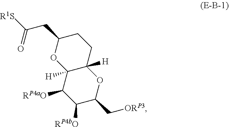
[R1S]C(CC1CCC2([H])C([H])(O1)C([RP4aO])C([RP4bO])C(C[ORP3])O2)=O
